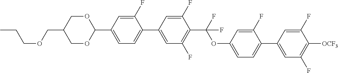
O(CC1COC(C2=CC=C(C3=CC(F)=C(C(F)(OC4=CC=C(C5=CC(F)=C([OCF3])C(F)=C5)C(F)=C4)F)C(F)=C3)C(F)=C2)OC1)CCC
